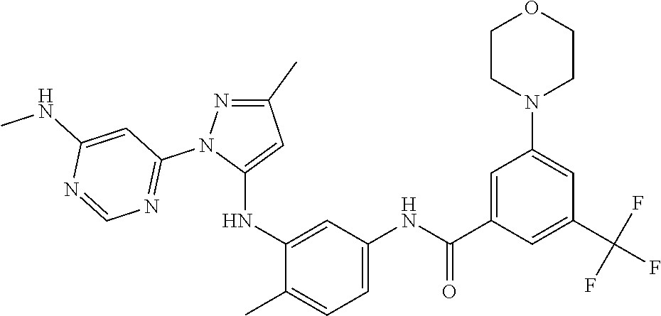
C1(C)=NN(C2=NC=NC(NC)=C2)C(NC2=CC(NC(C3=CC(N4CCOCC4)=CC(C(F)(F)F)=C3)=O)=CC=C2C)=C1
